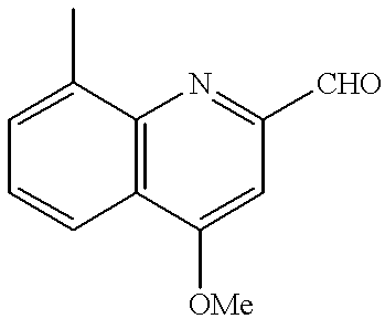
C1=C(C)C2=C(C=C1)C([OMe])=CC([CHO])=N2
